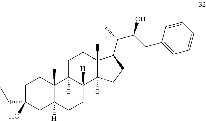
C1C(CC)(O)CC2([H])C(C)(C1)C1([H])C([H])(CC2)C2([H])C(C)(CC1)C(C(C)C(CC1=CC=CC=C1)O)CC2
